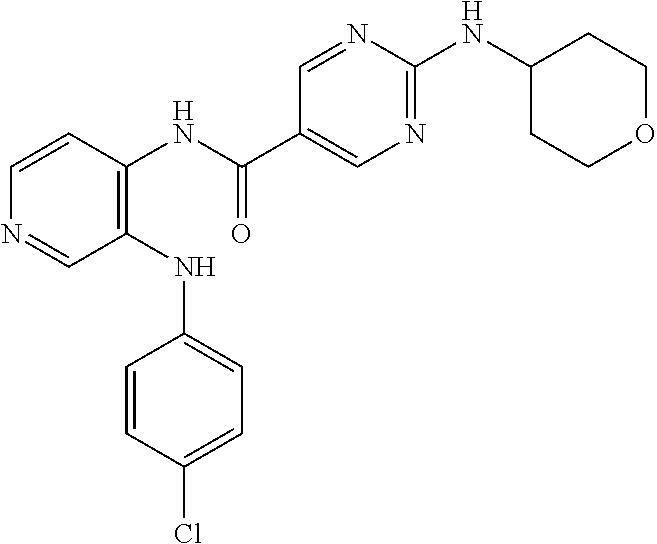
C1(NC2=CC=C(Cl)C=C2)=C(NC(C2=CN=C(NC3CCOCC3)N=C2)=O)C=CN=C1
